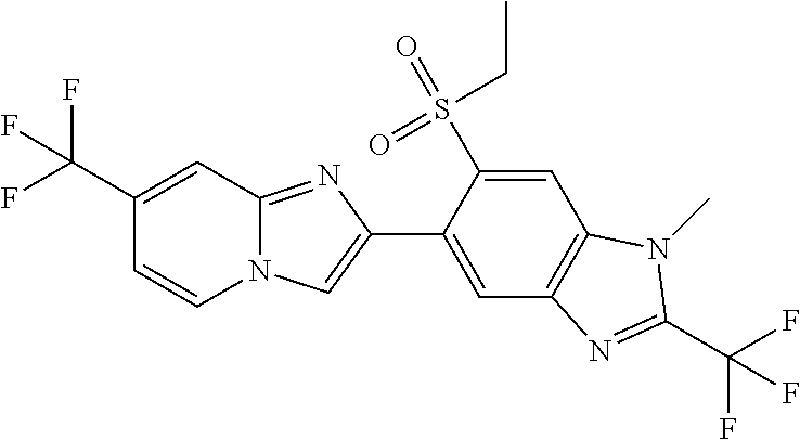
C1(C(F)(F)F)=CC2=NC(C3=CC4=C(C=C3S(=O)(=O)CC)N(C)C(C(F)(F)F)=N4)=CN2C=C1
